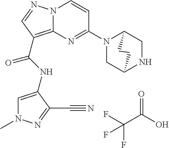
FC(F)(C(=O)O)F.N(C(=O)C1=C2N(N=C1)C=CC(N1CC3NCC1CC3)=N2)C1=CN(C)N=C1C#N
